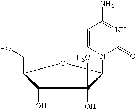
C1(CO)C(O)C(C)(O)C(N2C(=O)N=C(N)C=C2)O1
